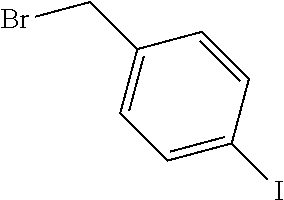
BrCC1=CC=C(I)C=C1
